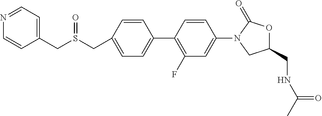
C1(CNC(C)=O)OC(=O)N(C2=CC(F)=C(C3=CC=C(CS(CC4=CC=NC=C4)=O)C=C3)C=C2)C1
